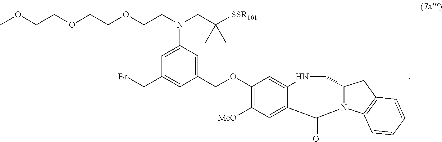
C1(OCC2=CC(N(CCOCCOCCOC)CC([SSR101])(C)C)=CC(CBr)=C2)=C([MeO])C=C2C(=C1)NCC1N(C3=C(C1)C=CC=C3)C2=O
